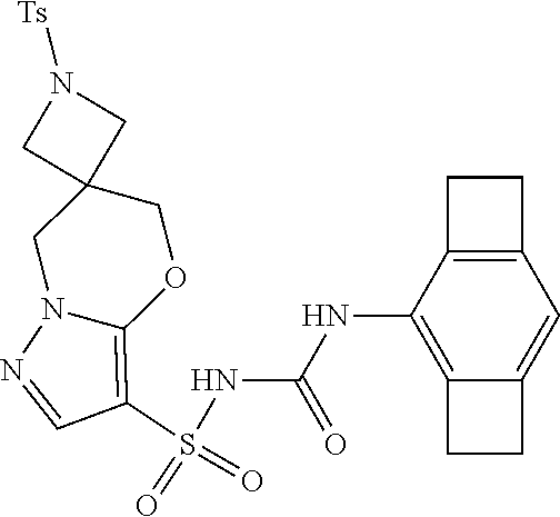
S(NC(NC1=C2C(=CC3=C1CC3)CC2)=O)(C1=C2N(N=C1)CC1(CO2)CN([Ts])C1)(=O)=O
